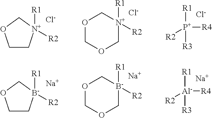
C1C[N+]([R1])([R2])CO1.[Cl-].O1COC[N+]([R1])([R2])C1.[Cl-].[P+]([R1])([R3])([R4])[R2].[Cl-].C1C[B-]([R1])([R2])CO1.[Na].O1COC[B-]([R1])([R2])C1.[Na].[Al]([R1])([R3])([R4])[R2].[Na]
